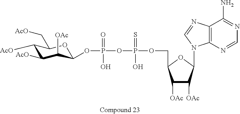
C1([AcO])C([AcO])C([OAc])C(OP(=O)(O)OP(=S)(O)OCC2C([OAc])C([OAc])C(N3C4=C(N=C3)C(N)=NC=N4)O2)OC1C[AcO]
